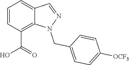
C1=CC(C(=O)O)=C2C(=C1)C=NN2CC1=CC=C([OCF3])C=C1
